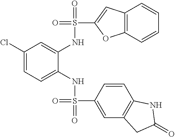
C1(Cl)=CC=C(NS(=O)(=O)C2=CC3=C(C=C2)NC(=O)C3)C(NS(=O)(C2=CC3=C(O2)C=CC=C3)=O)=C1
